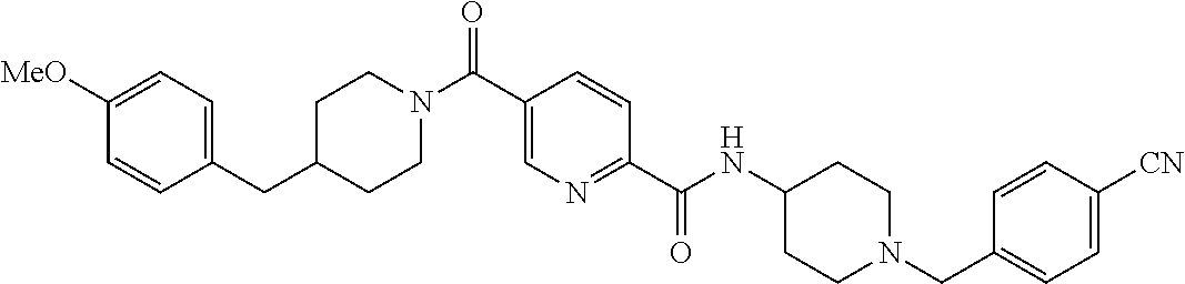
C1CN(C(C2=CN=C(C(=O)NC3CCN(CC4=CC=C([CN])C=C4)CC3)C=C2)=O)CCC1CC1=CC=C([MeO])C=C1
